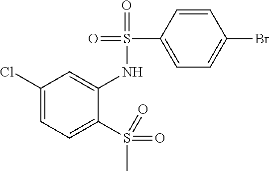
C1(Cl)=CC=C(S(=O)(=O)C)C(NS(C2=CC=C(Br)C=C2)(=O)=O)=C1
